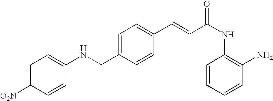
C1(C=CC(NC2=C(N)C=CC=C2)=O)=CC=C(CNC2=CC=C([O2N])C=C2)C=C1
